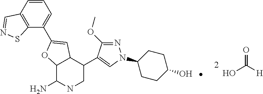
OC([H])=O.C12C(N)NCC(C3=CN(C4CCC(O)CC4)N=C3OC)C1C=C(C1=CC=CC3=C1SN=C3)O2
